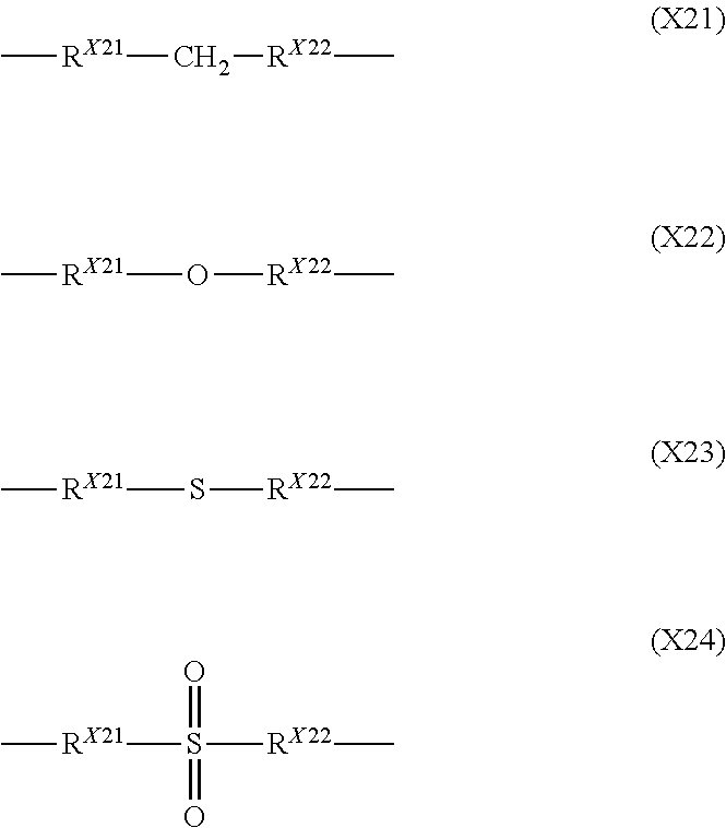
C[RX21]C[RX22]C.C[RX21]O[RX22]C.C[RX21]S[RX22]C.C[RX21]S([RX22]C)(=O)=O
